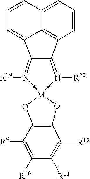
[M]12(-N([R19])=C3C4=CC=CC5=CC=CC(=C54)C3=N->1[R20])OC1=C(O2)C([R12])=C([R11])C([R10])=C1[R9]
